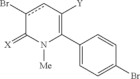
C1(C2=C([Y])cc(Br)C(=[X])N2[Me])=CC=C(Br)C=C1
